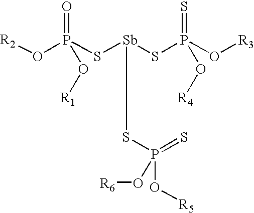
O(P(S[Sb](SP(O[R3])(=S)O[R4])SP(O[R6])(=S)O[R5])(=O)O[R1])[R2]
